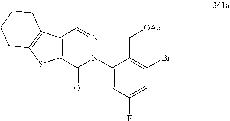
C1(N2N=CC3=C(C2=O)SC2=C3CCCC2)=CC(F)=CC(Br)=C1C[OAc]
